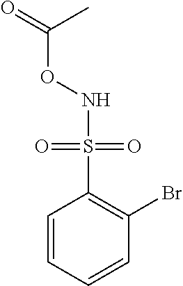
C1=CC=CC(Br)=C1S(NOC(=O)C)(=O)=O
